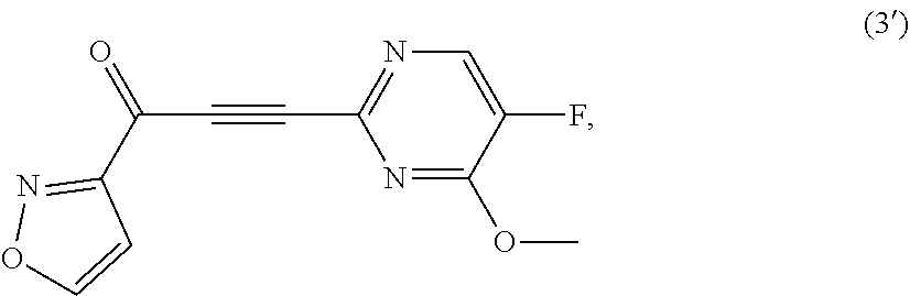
N1=C(C#CC(C2=NOC=C2)=O)N=C(OC)C(F)=C1
